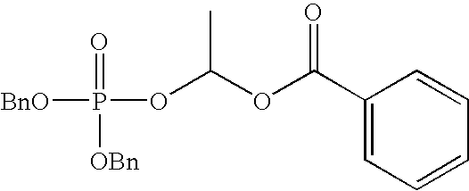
C1(C(OC(OP(=O)([BnO])[OBn])C)=O)=CC=CC=C1
